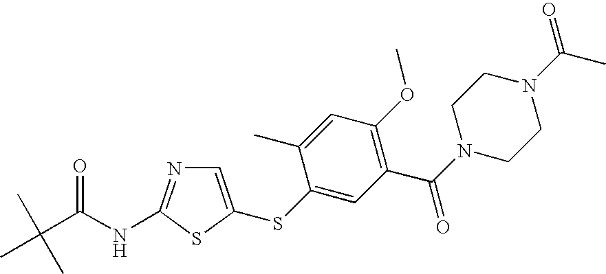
C1=C(SC2=CC(C(N3CCN(C(C)=O)CC3)=O)=C(OC)C=C2C)SC(NC(=O)C(C)(C)C)=N1
